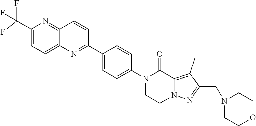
C1(C(F)(F)F)=CC=C2C(=N1)C=CC(C1=CC(C)=C(N3CCN4C(=C(C)C(CN5CCOCC5)=N4)C3=O)C=C1)=N2
